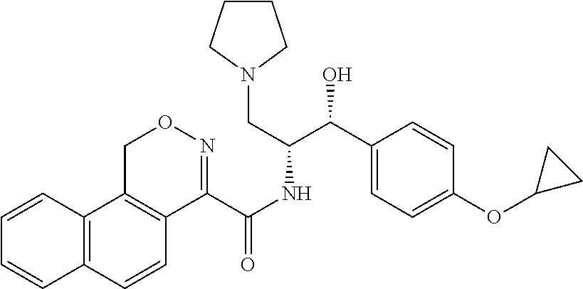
C12=C(C=CC3=C1CON=C3C(NC(C(C1=CC=C(OC3CC3)C=C1)O)CN1CCCC1)=O)C=CC=C2
